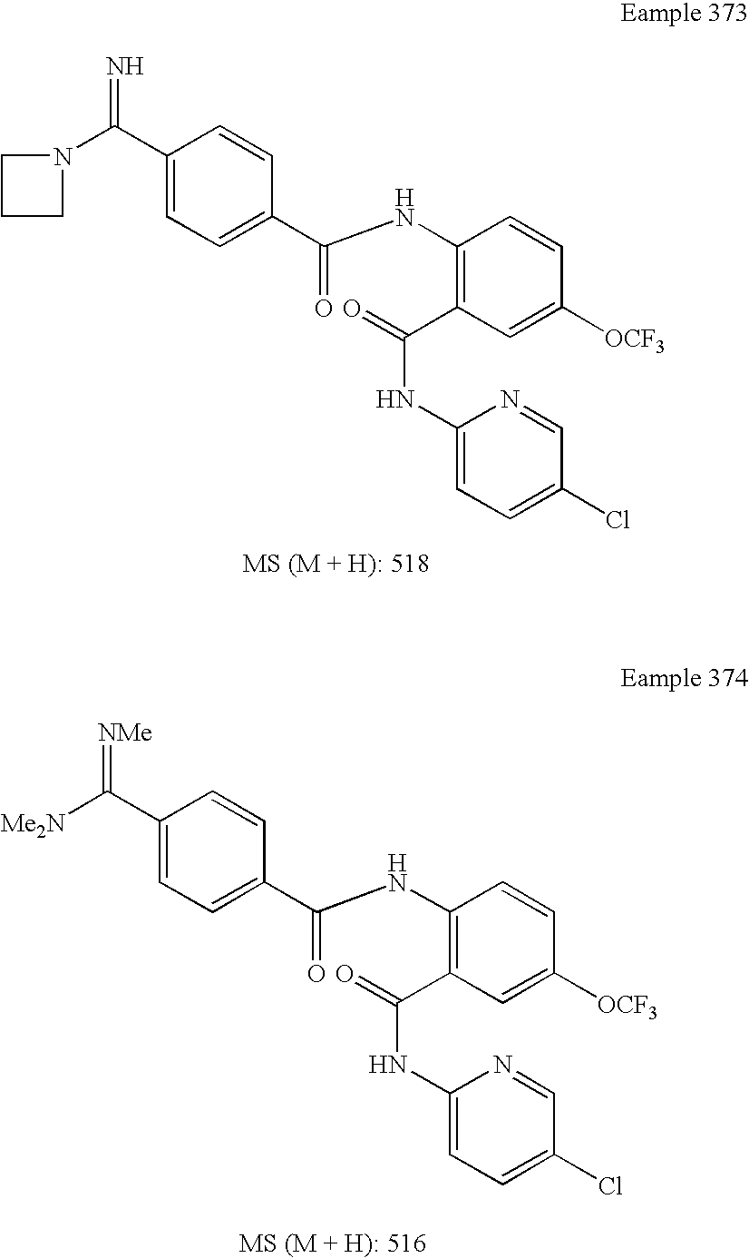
N=C(C1=CC=C(C(NC2=C(C(NC3=CC=C(Cl)C=N3)=O)C=C([OCF3])C=C2)=O)C=C1)N1CCC1.C1(C(=[NMe])[Me2N])=CC=C(C(NC2=C(C(NC3=CC=C(Cl)C=N3)=O)C=C([OCF3])C=C2)=O)C=C1
